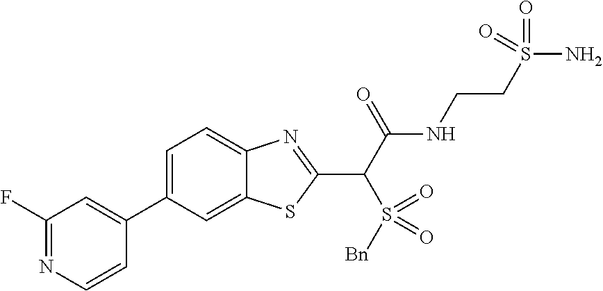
C1(C2=CC(F)=NC=C2)=CC=C2C(=C1)SC(C(C(NCCS(N)(=O)=O)=O)S(=O)([Bn])=O)=N2
